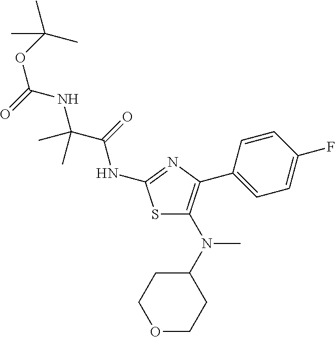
S1C(N(C2CCOCC2)C)=C(C2=CC=C(F)C=C2)N=C1NC(C(NC(OC(C)(C)C)=O)(C)C)=O
